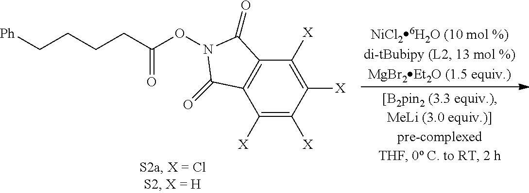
C1([X])=C([X])C([X])=C([X])C2=C1C(=O)N(OC(CCCC[Ph])=O)C2=O
